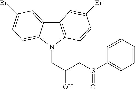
C12=CC(Br)=CC=C1N(CC(CS(C1=CC=CC=C1)=O)O)C1=C2C=C(Br)C=C1
